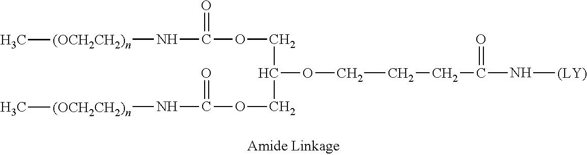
C(CC(N[(LY)])=O)COC(COC(N[(OCH2CH2)n]C)=O)COC(N[(OCH2CH2)n]C)=O
